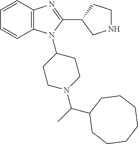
C1=CC2=C(C=C1)N(C1CCN(C(C)C3CCCCCCC3)CC1)C(C1CNCC1)=N2
